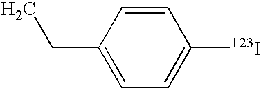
CCC1=CC=C([123I])C=C1
